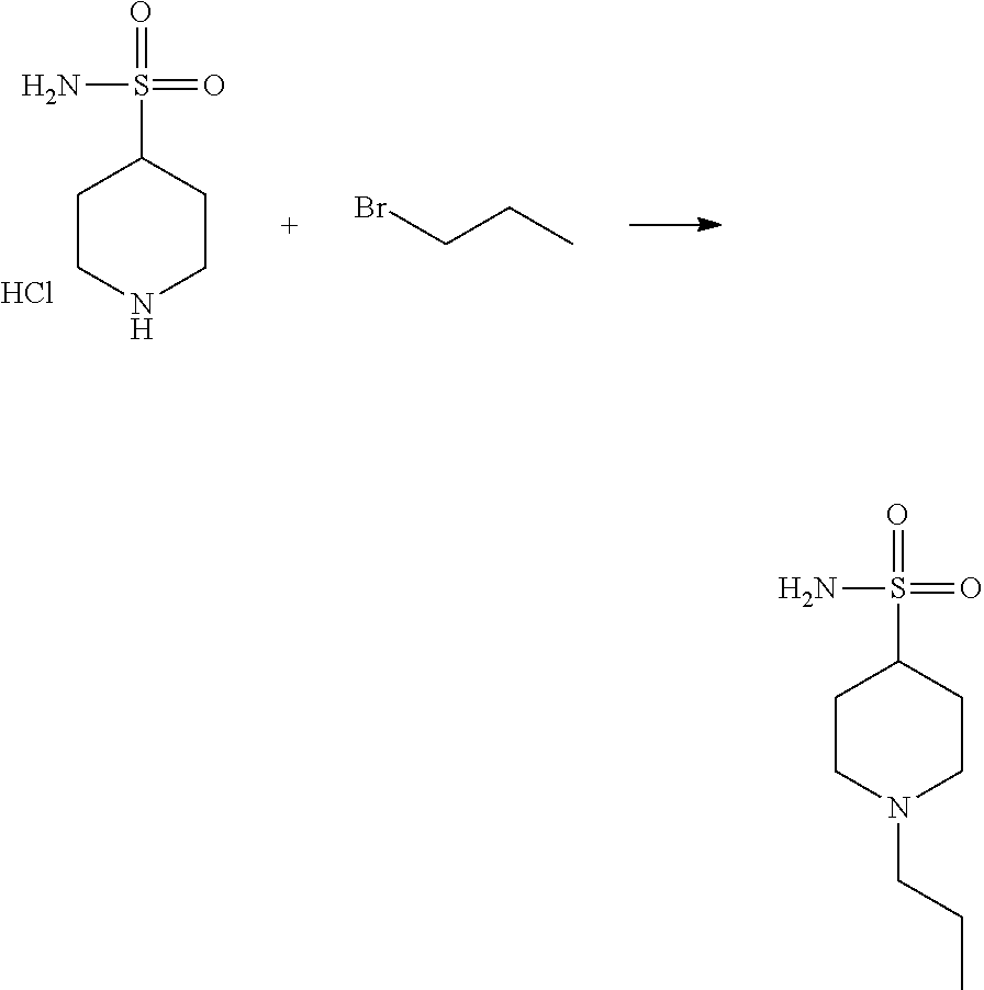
C1CN(CCC)CCC1S(=O)(=O)N.C1CNCCC1S(=O)(=O)N.Cl.C(CC)Br
